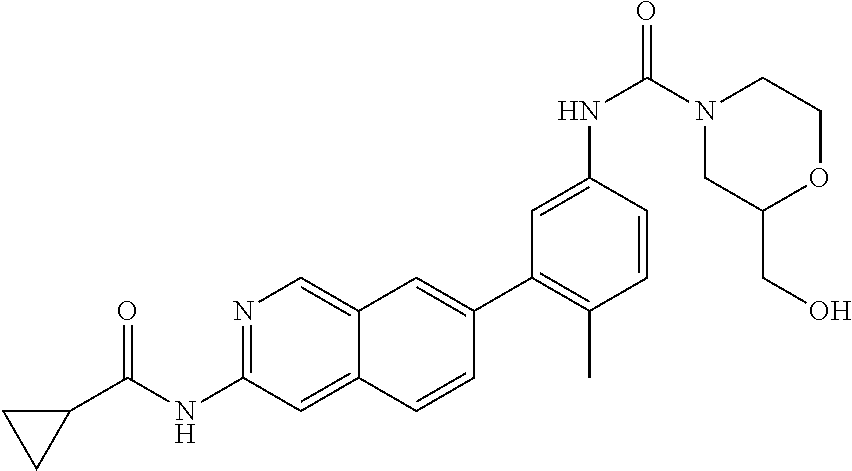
N1=C(NC(C2CC2)=O)C=C2C(=C1)C=C(C1=C(C)C=CC(NC(=O)N3CC(CO)OCC3)=C1)C=C2
